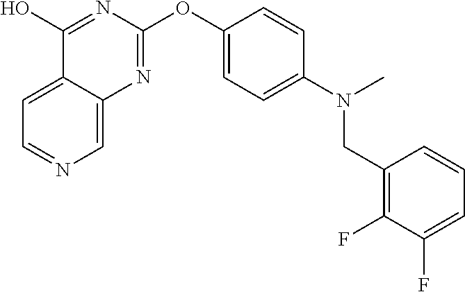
C1(O)=NC(OC2=CC=C(N(C)CC3=C(F)C(F)=CC=C3)C=C2)=NC2=CN=CC=C12
